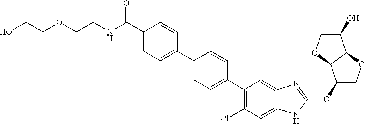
C(=O)(C1=CC=C(C2=CC=C(C3=C(Cl)C=C4C(=C3)N=C(OC3COC5C3OCC5O)N4)C=C2)C=C1)NCCOCCO
